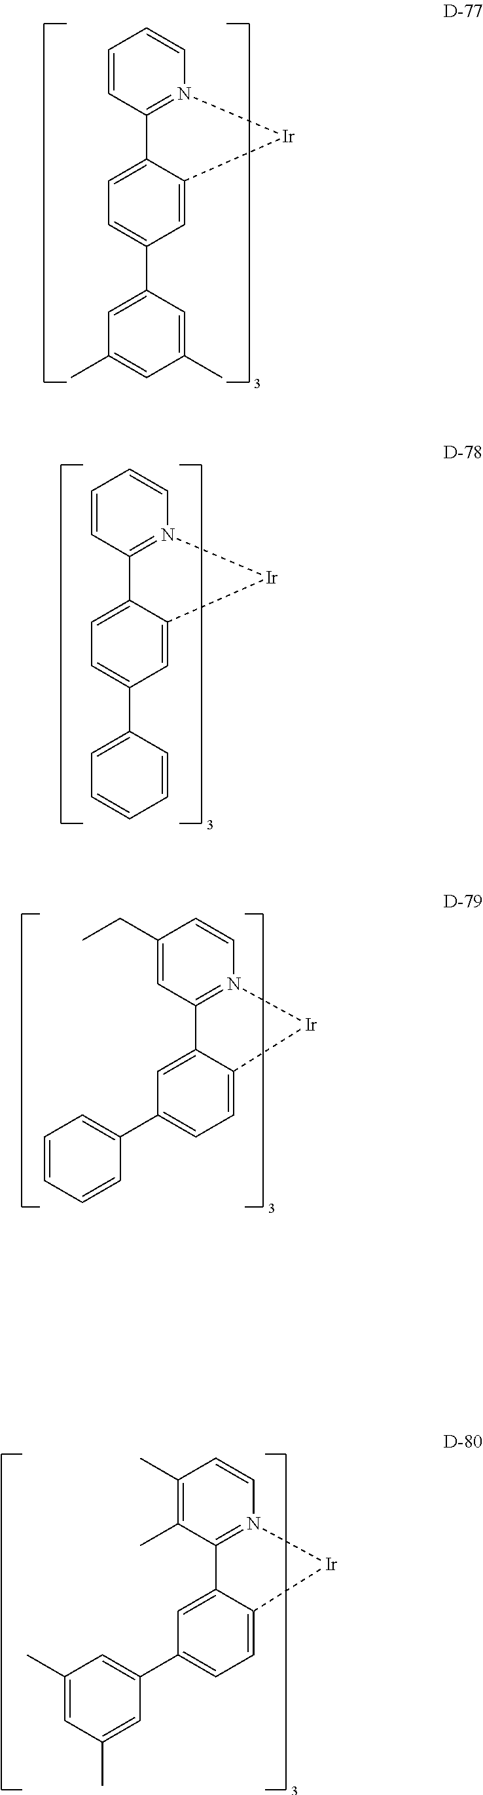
C1=CC2=N(C=C1)[Ir]C1=CC(C3=CC(C)=CC(C)=C3)=CC=C21.C1=CC2=N(C=C1)[Ir]C1=CC(C3=CC=CC=C3)=CC=C21.C1(CC)=CC2=N(C=C1)[Ir]C1=CC=C(C3=CC=CC=C3)C=C21.C1(C)=C(C)C2=N(C=C1)[Ir]C1=CC=C(C3=CC(C)=CC(C)=C3)C=C21
